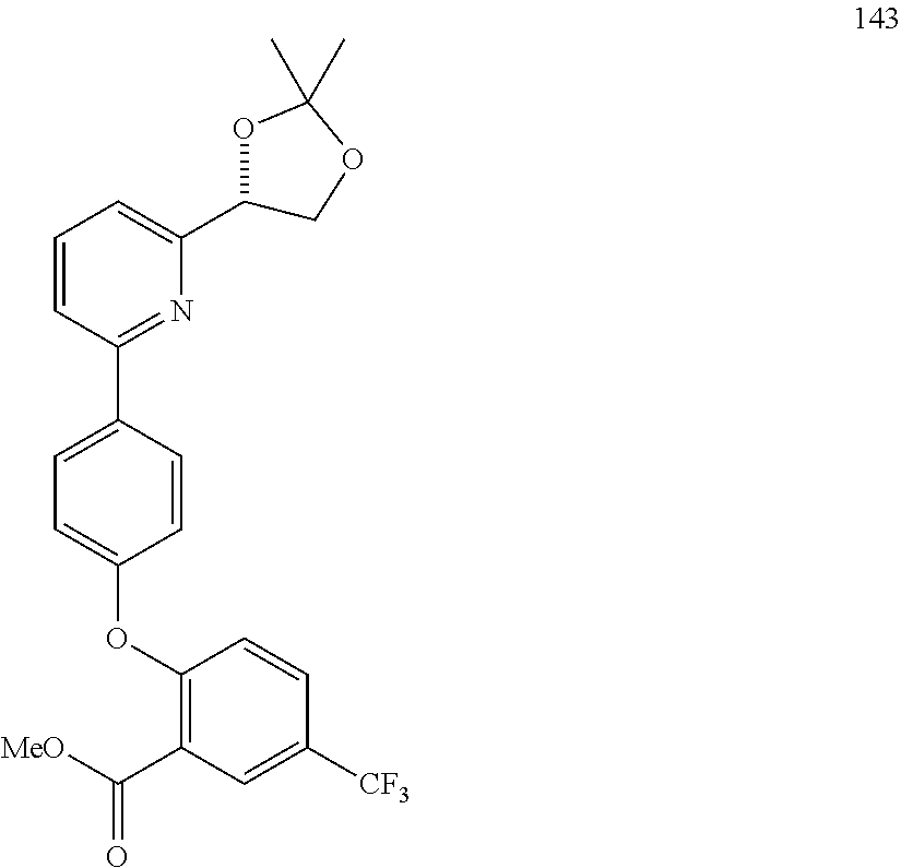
C1=CC(C2=CC=C(OC3=C(C([MeO])=O)C=C([CF3])C=C3)C=C2)=NC(C2OC(C)(C)OC2)=C1
